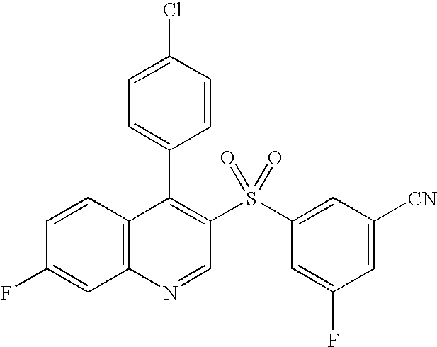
C12=C(C=CC(F)=C1)C(C1=CC=C(Cl)C=C1)=C(S(C1=CC([CN])=CC(F)=C1)(=O)=O)C=N2
